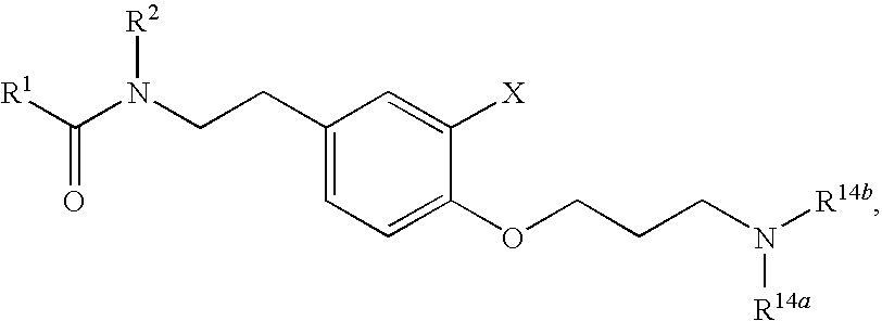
C(CC1=CC=C(OCCCN([R14b])[R14a])C([X])=C1)N(C([R1])=O)[R2]
